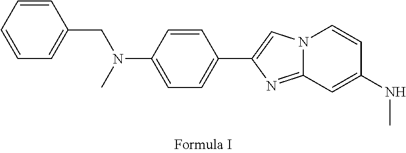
N12C(=NC(C3=CC=C(N(C)CC4=CC=CC=C4)C=C3)=C1)C=C(NC)C=C2
